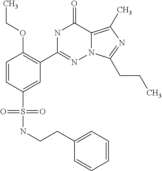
N(S(C1=CC(C2=NN3C(=C(C)N=C3CCC)C(=O)N2)=C(OCC)C=C1)(=O)=O)CCC1=CC=CC=C1
